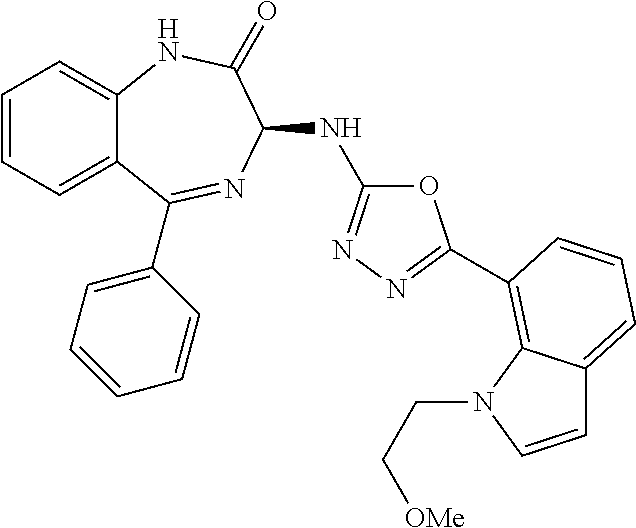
C1=CC=C2C(=C1)NC(=O)C(NC1=NN=C(C3=C4C(=CC=C3)C=CN4CC[OMe])O1)N=C2C1=CC=CC=C1
